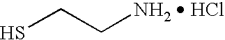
SCC[NH2  HCl]
